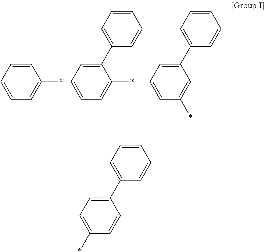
C1=CC=CC(*)=C1.C1=CC=C(C2=CC=CC=C2)C(*)=C1.C1=CC=C(C2=CC=CC=C2)C=C1*.C1(*)=CC=C(C2=CC=CC=C2)C=C1
